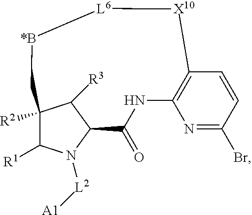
C12([R2])C([R1])N([L2][A1])C(C1[R3])C(=O)NC1=C(C=CC(Br)=N1)[X10][L6][*B]C2
